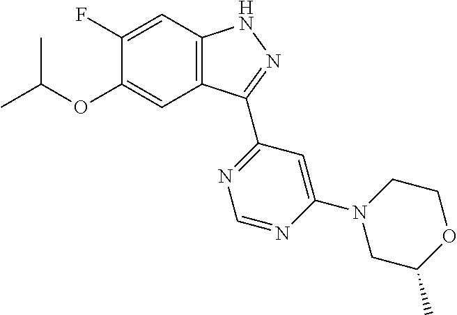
O(C1=CC2=C(C=C1F)NN=C2C1=NC=NC(N2CC(C)OCC2)=C1)C(C)C
